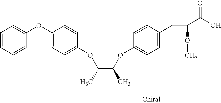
O(C1=CC=C(OC2=CC=CC=C2)C=C1)C(C(OC1=CC=C(CC(OC)C(O)=O)C=C1)C)C
